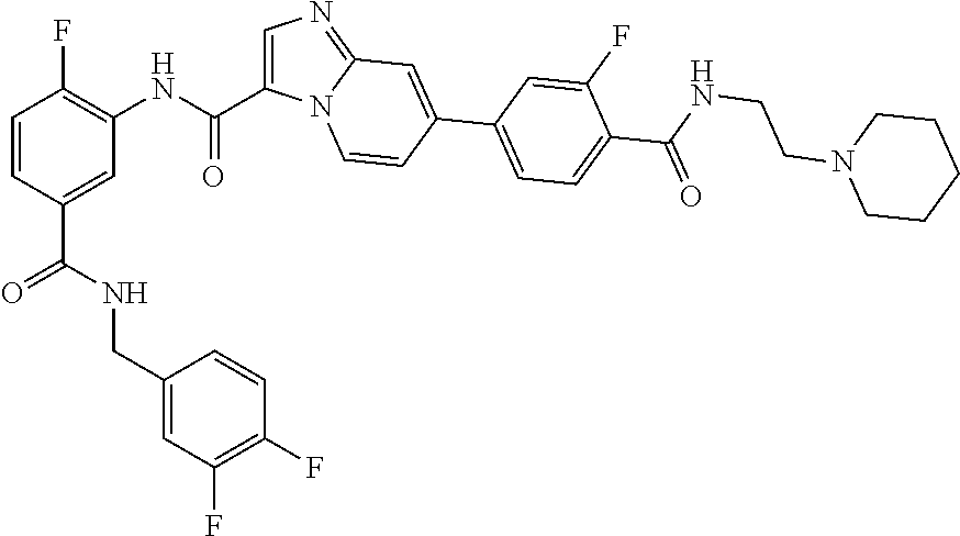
C1=CC(C(NCC2=CC(F)=C(F)C=C2)=O)=CC(NC(=O)C2=CN=C3N2C=CC(C2=CC=C(C(NCCN4CCCCC4)=O)C(F)=C2)=C3)=C1F
